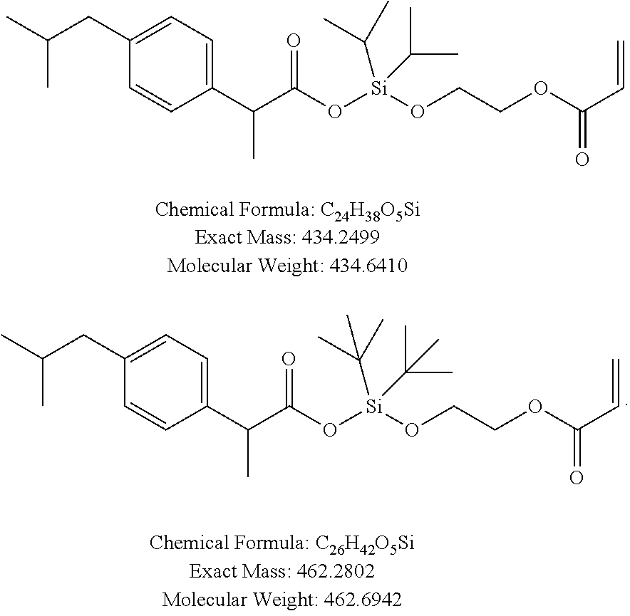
CC(CC1=CC=C(C(C(O[Si](OCCOC(C=C)=O)(C(C)C)C(C)C)=O)C)C=C1)C.CC(CC1=CC=C(C(C(O[Si](OCCOC(C=C)=O)(C(C)(C)C)C(C)(C)C)=O)C)C=C1)C
